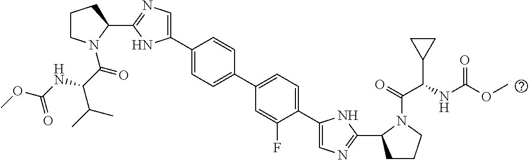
C1(C2=CN=C(C3CCCN3C(=O)C(NC(OC)=O)C(C)C)N2)=CC=C(C2=CC=C(C3=CN=C(C4CCCN4C(=O)C(NC(OC)=O)C4CC4)N3)C(F)=C2)C=C1
